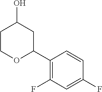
C1COC(C2=C(F)C=C(F)C=C2)CC1O
